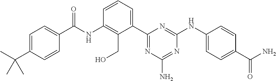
C(NC1=C(CO)C(C2=NC(N)=NC(NC3=CC=C(C(N)=O)C=C3)=N2)=CC=C1)(=O)C1=CC=C(C(C)(C)C)C=C1
